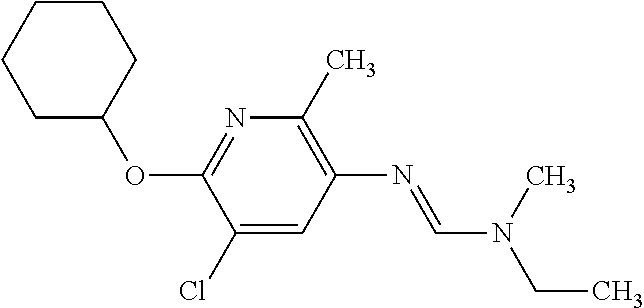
N1=C(OC2CCCCC2)C(Cl)=CC(N=CN(C)CC)=C1C
